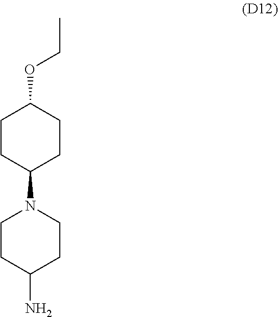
CCOC1CCC(N2CCC(N)CC2)CC1
